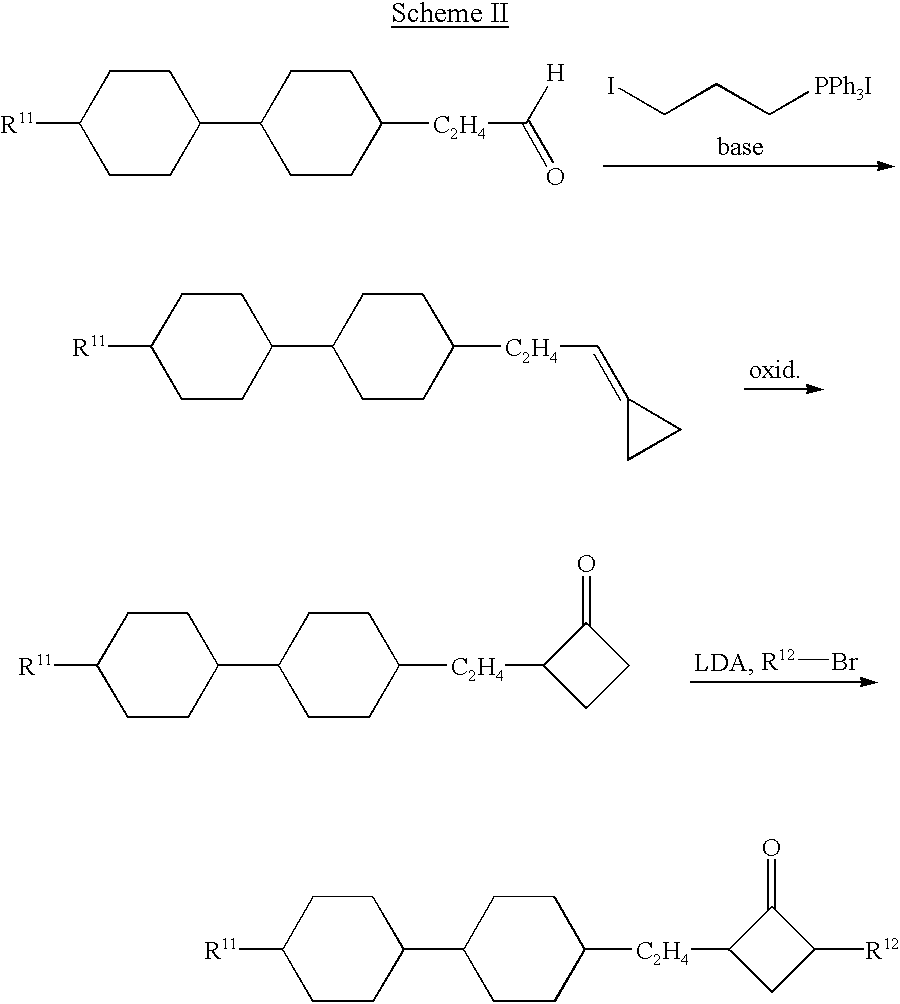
C1CC(C2CCC([C2H4]C(=O)[H])CC2)CCC1[R11].ICCC[PPh3I].C1CC(C2CCC([C2H4]C=C3CC3)CC2)CCC1[R11].C1CC(C2CCC([C2H4]C3CC([R12])C3=O)CC2)CCC1[R11].C1CC(C2CCC([C2H4]C3CCC3=O)CC2)CCC1[R11].[R12]Br
